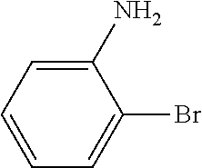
C1(N)=CC=CC=C1Br
